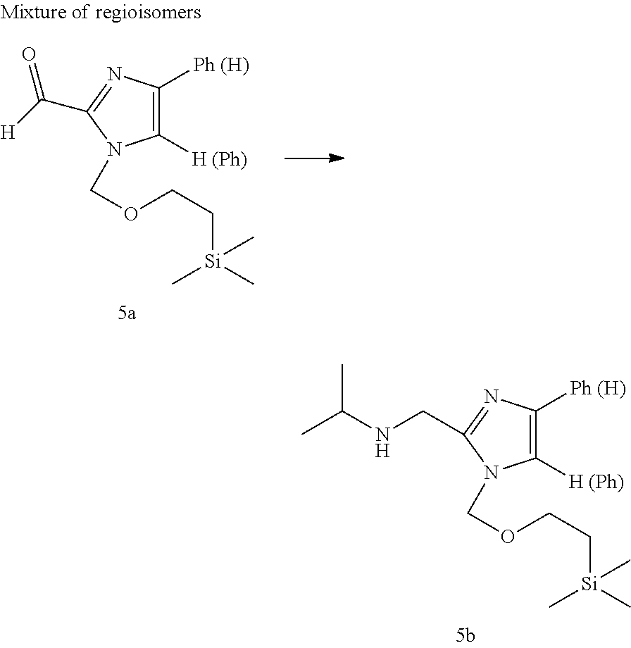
C1([H (Ph)])=C([Ph (H)])N=C(CNC(C)C)N1COCC[Si](C)(C)C.C1([H (Ph)])=C([Ph (H)])N=C(C([H])=O)N1COCC[Si](C)(C)C
